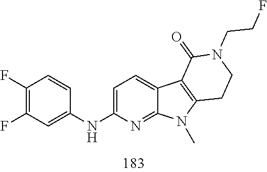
C1(F)=C(F)C=C(NC2=CC=C3C(=N2)N(C)C2=C3C(=O)N(CCF)CC2)C=C1
